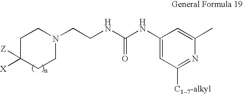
C1CN(CCNC(NC2=CC([C17-alkyl])=NC(C)=C2)=O)CCC1([X])[Z]
